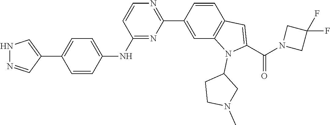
N1=C(NC2=CC=C(C3=CNN=C3)C=C2)C=CN=C1C1=CC2=C(C=C1)C=C(C(=O)N1CC(F)(F)C1)N2C1CCN(C)C1
